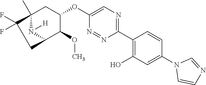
C1(C2=C(O)C=C(N3C=CN=C3)C=C2)=NC=C(OC2CC3(C)N([H])C(C2OC)CC3(F)F)N=N1
